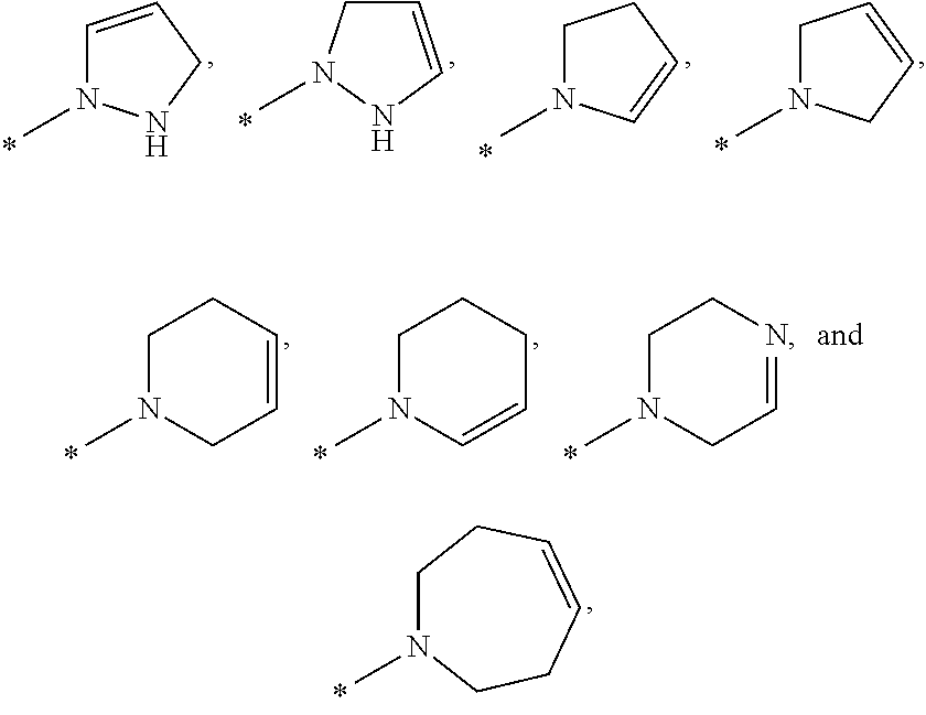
C1=CNN(C)C1.C1N(C)C=CC1.C1N(C)CC=C1.C1=CCNN1C.C1N(C)C=CCC1.C1N(C)CC=NC1.C1N(C)CC=CC1.C1N(C)CCC=CC1
